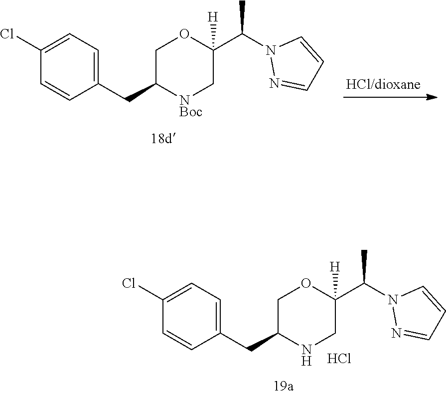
N1=CC=CN1C(C1([H])OCC(CC2=CC=C(Cl)C=C2)[NBoc]C1)C.N1(C(C2([H])OCC(CC3=CC=C(Cl)C=C3)NC2)C)N=CC=C1.Cl
